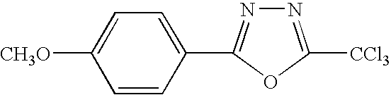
C1=CC(C2=NN=C([CCl3])O2)=CC=C1[CH3O]
